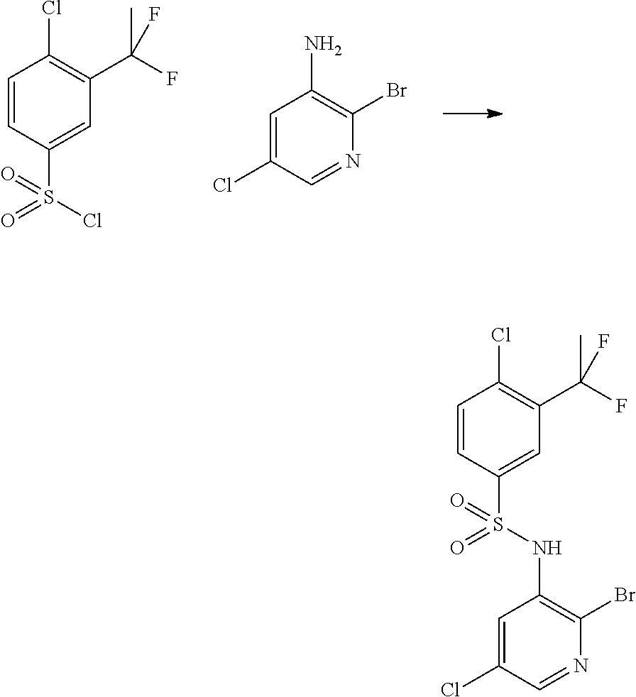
C1=C(Cl)C=NC(Br)=C1N.C1=CC(S(=O)(=O)Cl)=CC(C(F)(C)F)=C1Cl.C1=CC(S(=O)(=O)NC2=C(Br)N=CC(Cl)=C2)=CC(C(F)(C)F)=C1Cl
